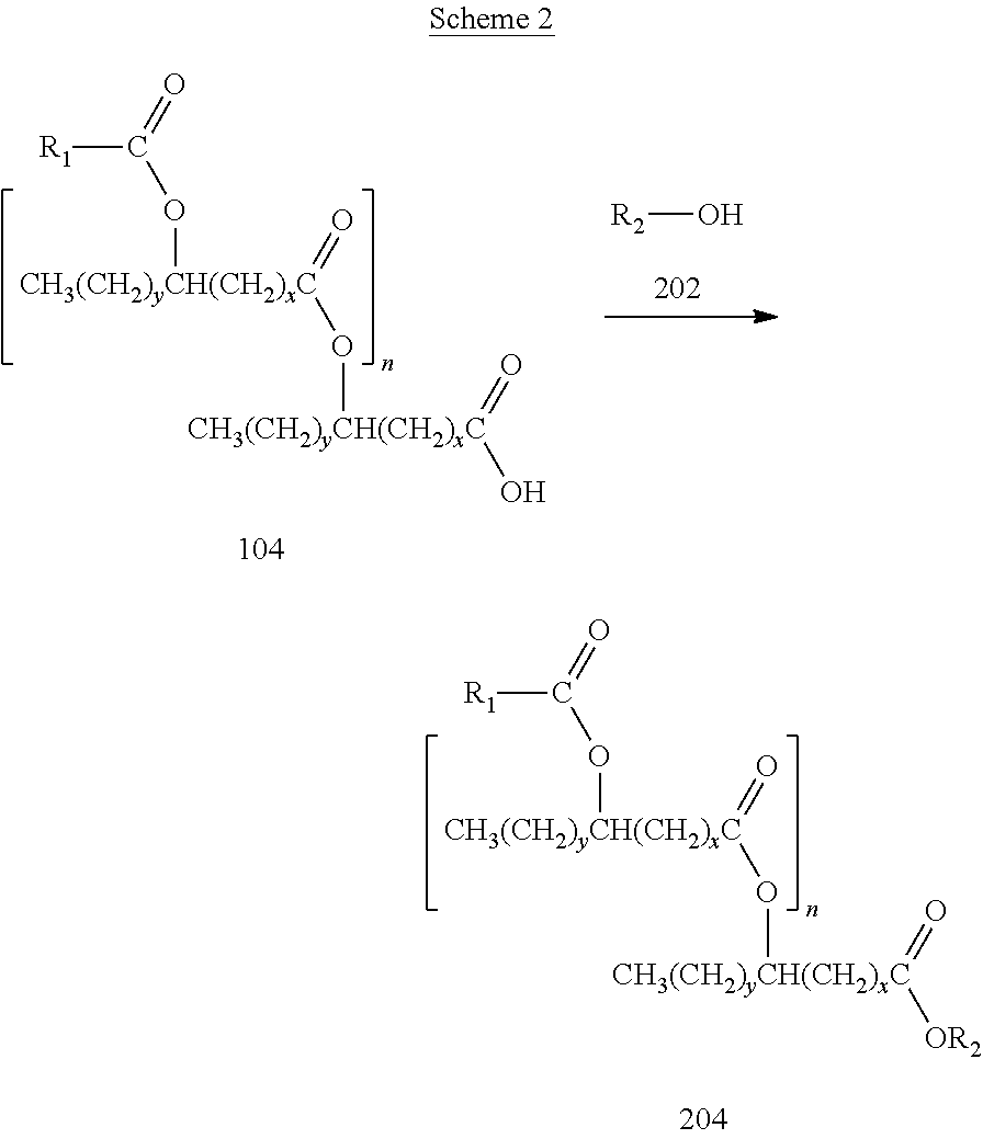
[R2]O.[CH3(CH2)yCH(CH2)xC](=O)(O[CH3(CH2)yCH(CH2)xC](O)=O)OC(=O)[R1].[CH3(CH2)yCH(CH2)xC](=O)(O[CH3(CH2)yCH(CH2)xC]([OR2])=O)OC(=O)[R1]
